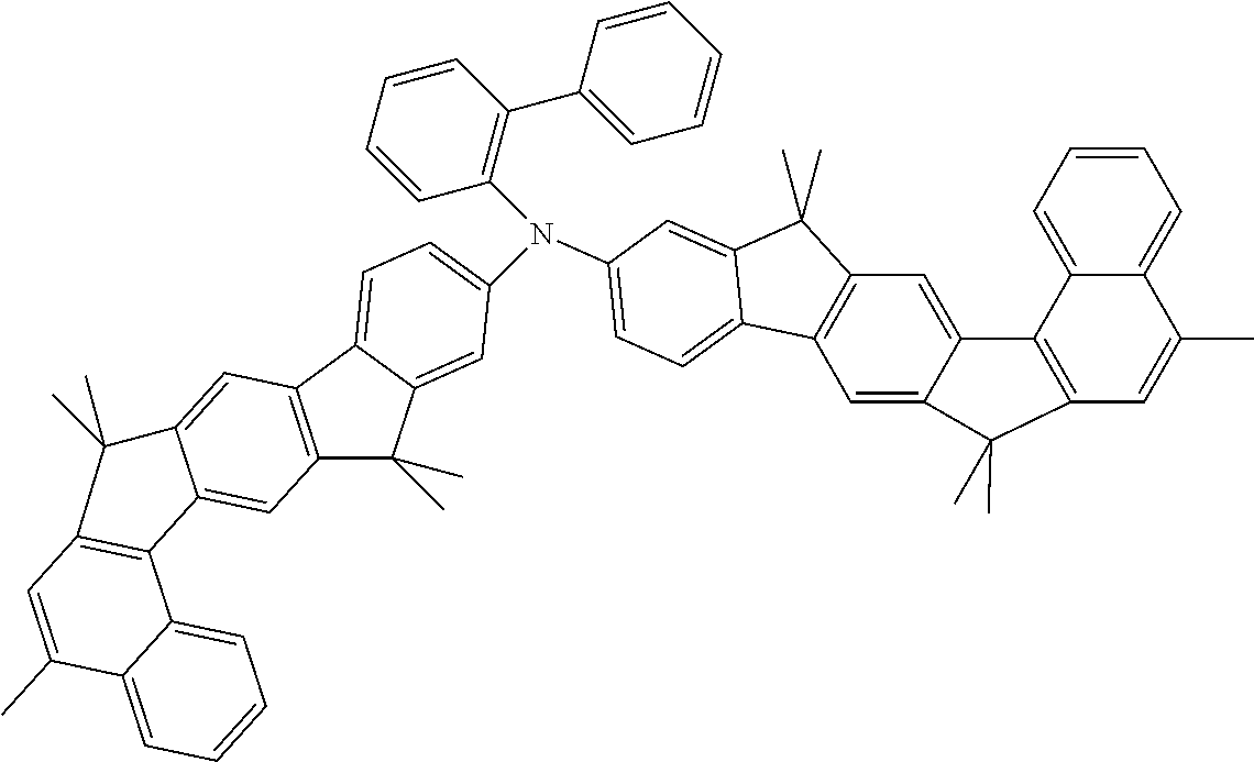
C1=C2C(=CC3=C1C1=CC=C(N(C4=CC=C5C(=C4)C(C)(C)C4=C5C=C5C(=C4)C4=C(C=C(C)C6=CC=CC=C46)C5(C)C)C4=C(C5=CC=CC=C5)C=CC=C4)C=C1C3(C)C)C1=C(C=C(C)C3=CC=CC=C13)C2(C)C
